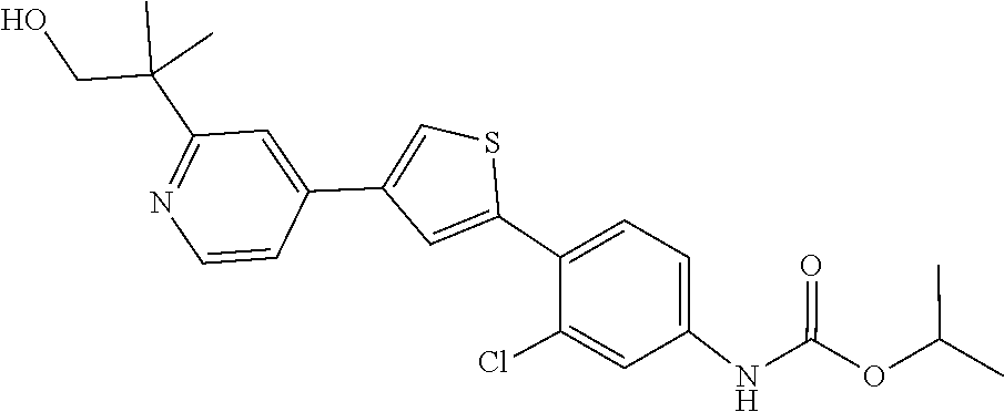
CC(OC(NC1=CC=C(C2=CC(C3=CC(C(CO)(C)C)=NC=C3)=CS2)C(Cl)=C1)=O)C
